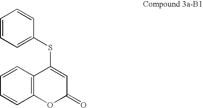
C1=CC=C(SC2=CC(=O)OC3=C2C=CC=C3)C=C1
